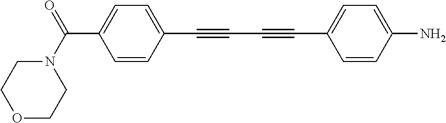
C1=CC(C#CC#CC2=CC=C(N)C=C2)=CC=C1C(N1CCOCC1)=O
